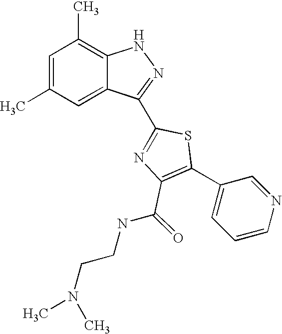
C1=C(C)C=C2C(=C1C)NN=C2C1=NC(C(NCCN(C)C)=O)=C(C2=CC=CN=C2)S1
